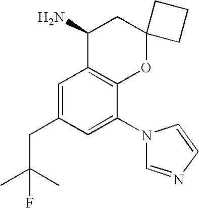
C1=C(CC(C)(C)F)C=C(N2C=NC=C2)C2=C1C(N)CC1(O2)CCC1
